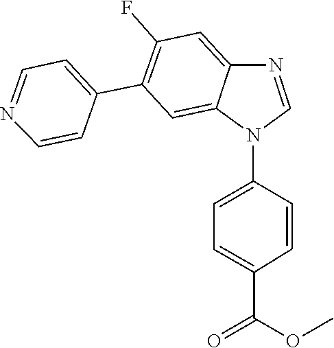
C1=C2C(=CC(C3=CC=NC=C3)=C1F)N(C1=CC=C(C(OC)=O)C=C1)C=N2
